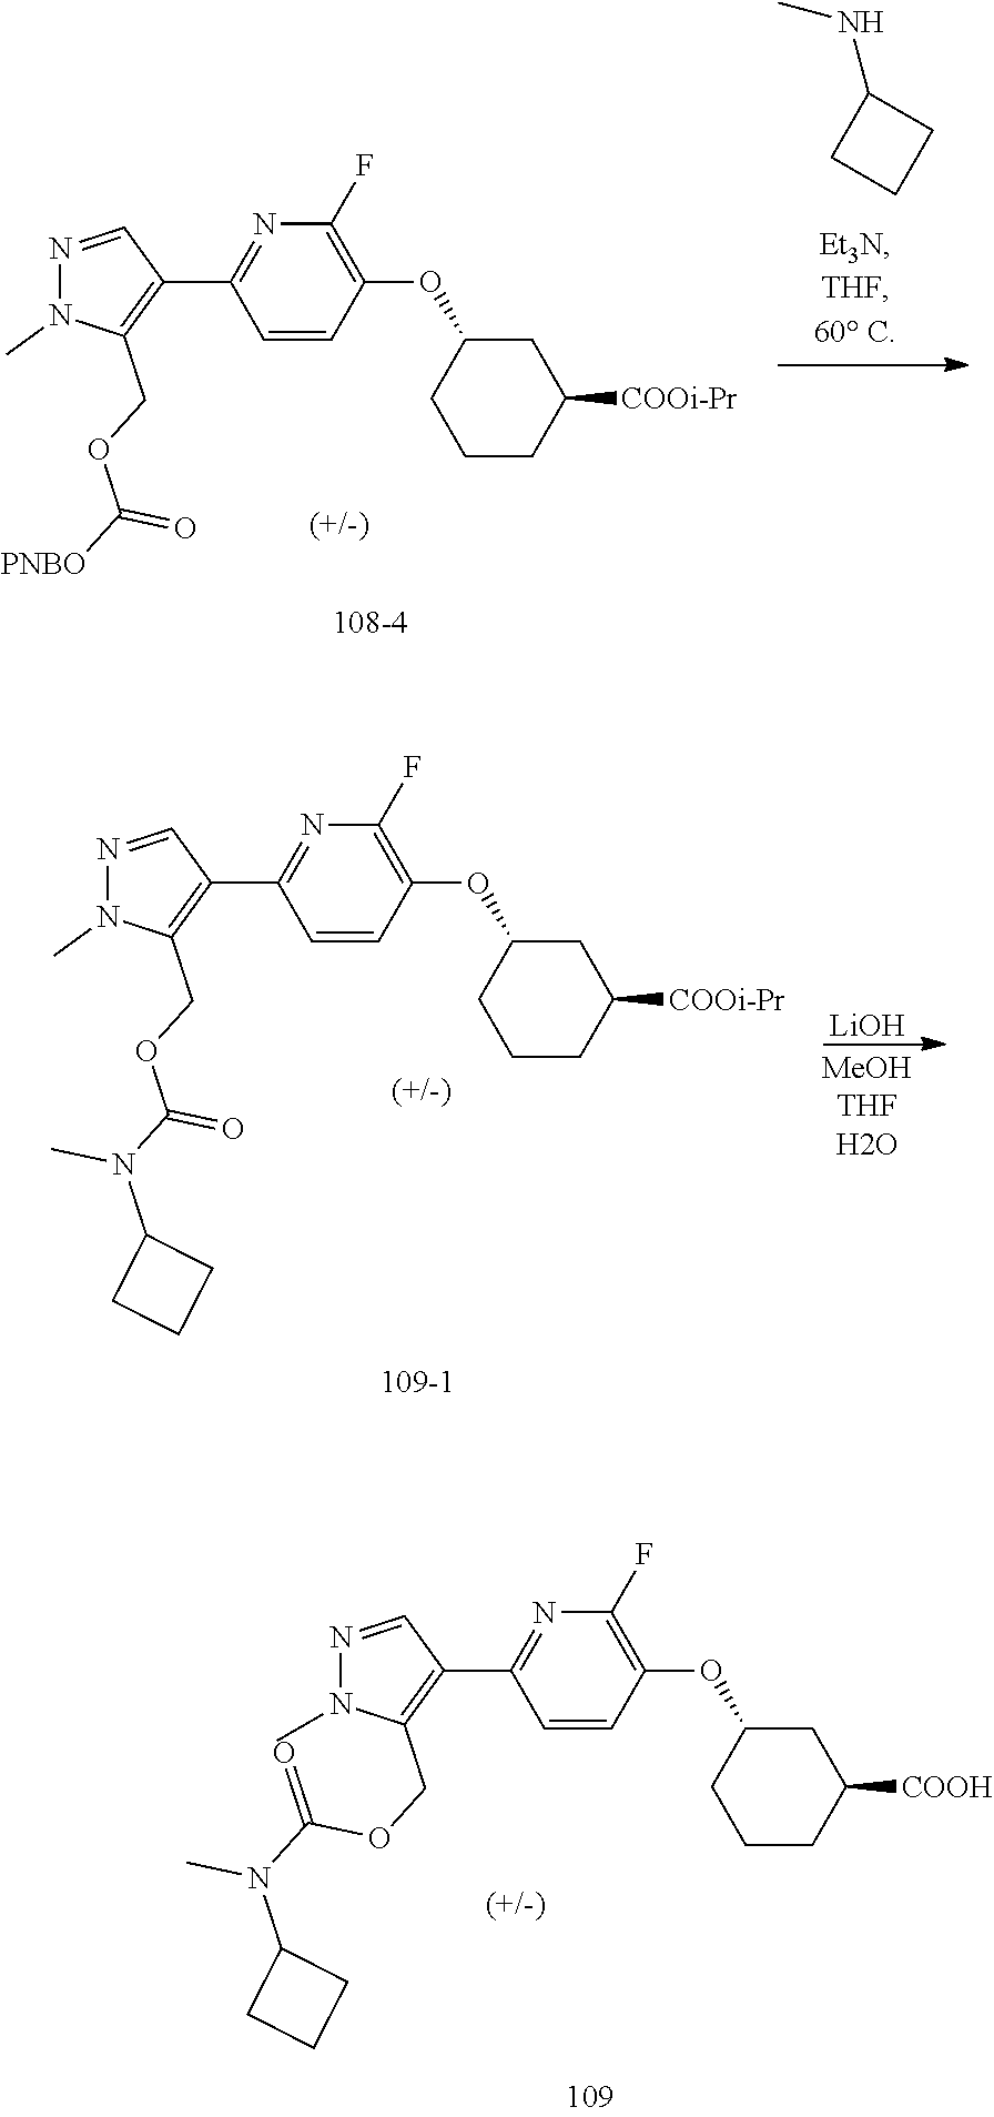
[PNBO]C(OCC1=C(C2=NC(F)=C(OC3CCCC([COOi-Pr])C3)C=C2)C=NN1C)=O.C1(NC)CCC1.N(C(OCC1=C(C2=NC(F)=C(OC3CCCC([COOi-Pr])C3)C=C2)C=NN1C)=O)(C1CCC1)C.[LiOH].N1=CC(C2=NC(F)=C(OC3CCCC([COOH])C3)C=C2)=C(COC(N(C2CCC2)C)=O)N1C
